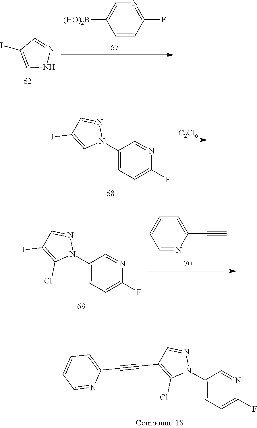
C1(N2N=CC(C#CC3=CC=CC=N3)=C2Cl)=CC=C(F)N=C1.IC1=CNN=C1.N1=C(F)C=CC([(HO)2B])=C1.C1(N2N=CC(I)=C2)=CC=C(F)N=C1.[C2Cl6].C1(N2N=CC(I)=C2Cl)=CC=C(F)N=C1.C1=C(C#C)N=CC=C1
